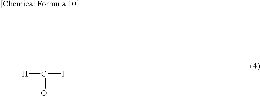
[H]C([J])=O
